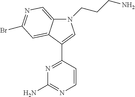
N1=C(C2=CN(CCCN)C3=CN=C(Br)C=C23)C=CN=C1N
